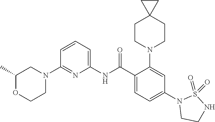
N1(C2=NC(NC(C3=CC=C(N4CCNS4(=O)=O)C=C3N3CCC4(CC3)CC4)=O)=CC=C2)CC(C)OCC1
